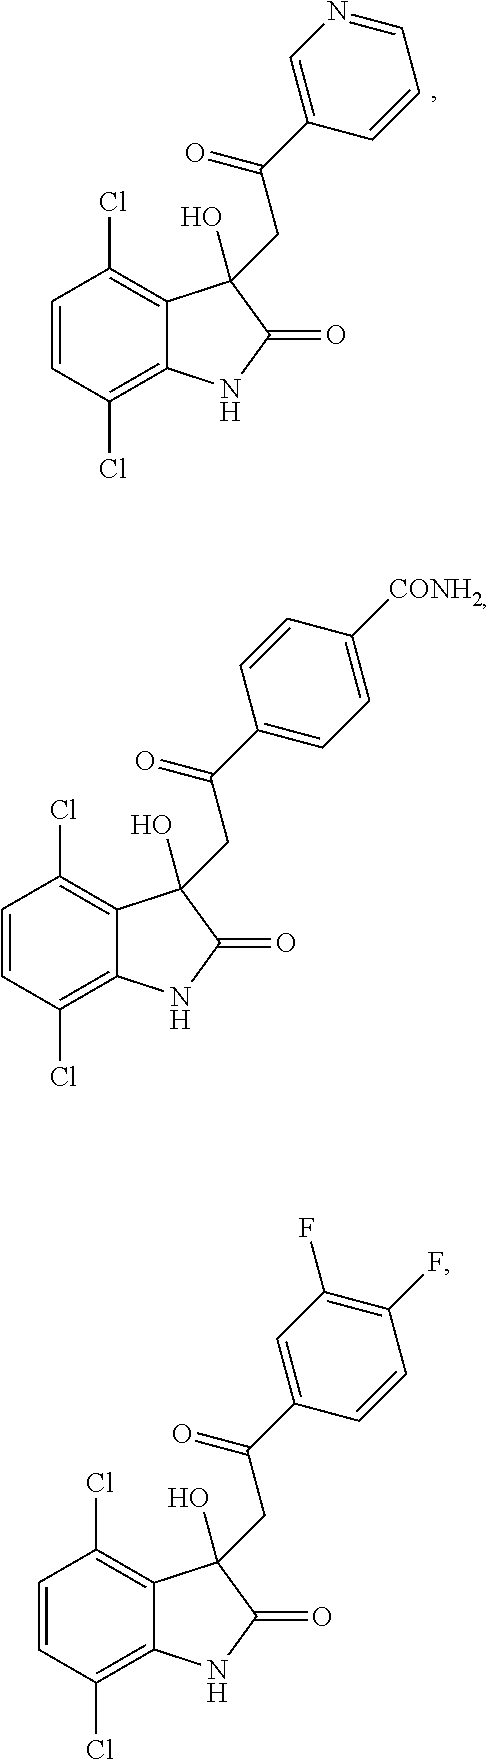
C1=CC(Cl)=C2C(=C1Cl)C(O)(CC(C1=CN=CC=C1)=O)C(=O)N2.C1=CC(Cl)=C2C(=C1Cl)C(O)(CC(C1=CC=C([CONH2])C=C1)=O)C(=O)N2.C1=CC(Cl)=C2C(=C1Cl)C(O)(CC(C1=CC(F)=C(F)C=C1)=O)C(=O)N2
